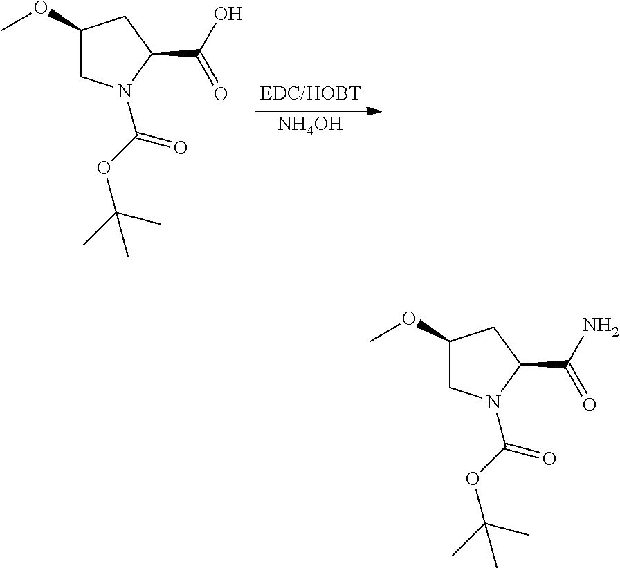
C1(OC)CN(C(OC(C)(C)C)=O)C(C(O)=O)C1.[NH4OH].C1(OC)CN(C(OC(C)(C)C)=O)C(C(N)=O)C1
